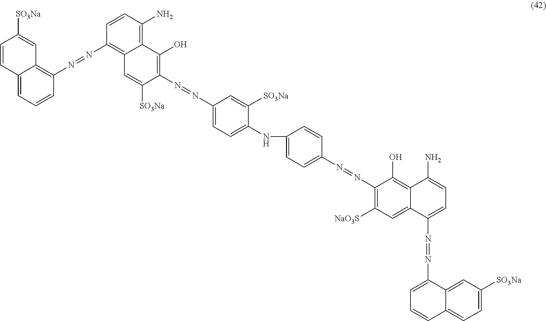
C12=CC=CC(N=NC3=C4C(=C(N)C=C3)C(O)=C(N=NC3=CC=C(NC5=CC=C(N=NC6=C([NaO3S])C=C7C(=C6O)C(N)=CC=C7N=NC6=CC=CC7=CC=C([SO3Na])C=C67)C=C5)C([SO3Na])=C3)C([SO3Na])=C4)=C1C=C([SO3Na])C=C2
